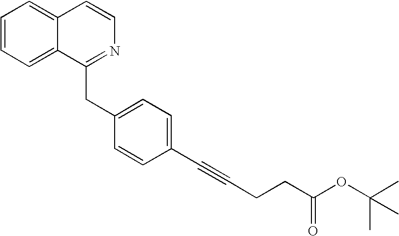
O(C(CCC#CC1=CC=C(CC2=NC=CC3=CC=CC=C23)C=C1)=O)C(C)(C)C
